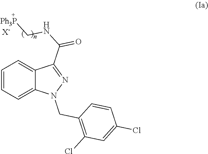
C1=CC=C2C(=C1)C(C(=O)NC[Ph3P])=NN2CC1=C(Cl)C=C(Cl)C=C1.[X-]
